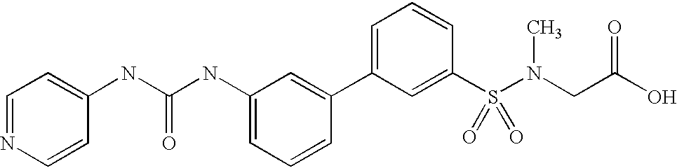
N(C(NC1=CC=CC(C2=CC=CC(S(N(CC(O)=O)C)(=O)=O)=C2)=C1)=O)C1=CC=NC=C1
